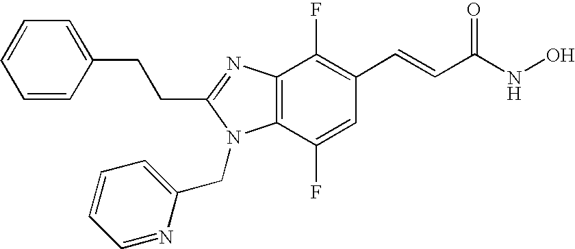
C12=C(N=C(CCC3=CC=CC=C3)N1CC1=CC=CC=N1)C(F)=C(C=CC(NO)=O)C=C2F
